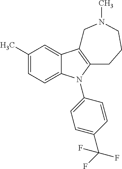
C1(C)=CC=C2C(=C1)C1=C(N2C2=CC=C(C(F)(F)F)C=C2)CCCN(C)C1
